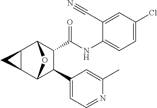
C1=C(Cl)C=C(C#N)C(NC(C2C(C3=CC=NC(C)=C3)C3OC2C2C3C2)=O)=C1
